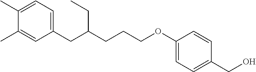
C(C(CCCOC1=CC=C(CO)C=C1)CC)C1=CC=C(C)C(C)=C1
